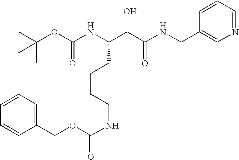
C(OC(NC(C(C(NCC1=CN=CC=C1)=O)O)CCCCNC(OCC1=CC=CC=C1)=O)=O)(C)(C)C
